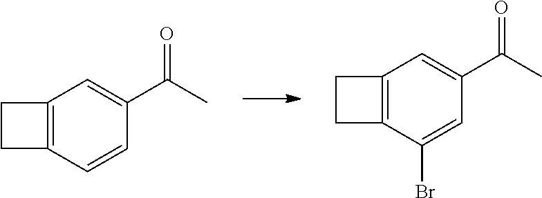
C1=C(C(=O)C)C=C(Br)C2=C1CC2.C1=C(C(=O)C)C=CC2=C1CC2
